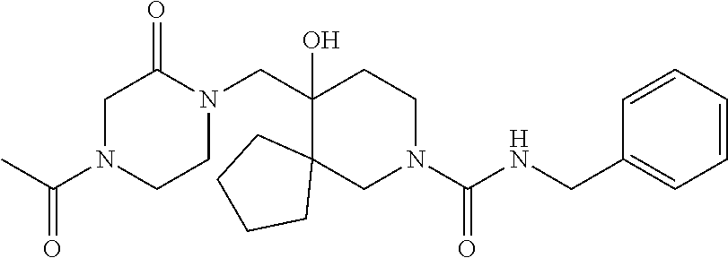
C(N1CCN(CC2(O)C3(CN(C(NCC4=CC=CC=C4)=O)CC2)CCCC3)C(=O)C1)(=O)C
